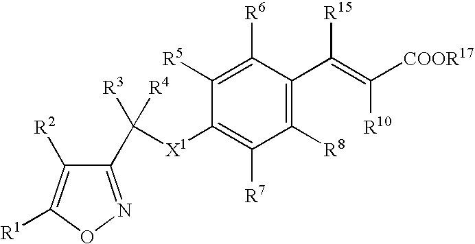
C1(C([X1]C2=C([R7])C([R8])=C(C(=C([R10])[COOR17])[R15])C([R6])=C2[R5])([R4])[R3])=NOC([R1])=C1[R2]
